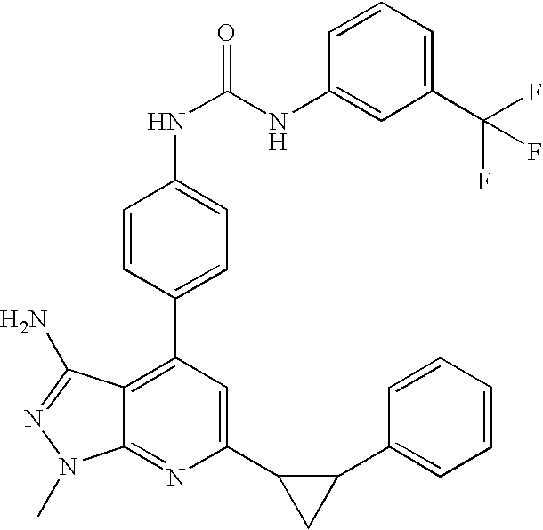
C1=CC(C2=C3C(=NC(C4CC4C4=CC=CC=C4)=C2)N(C)N=C3N)=CC=C1NC(NC1=CC(C(F)(F)F)=CC=C1)=O
